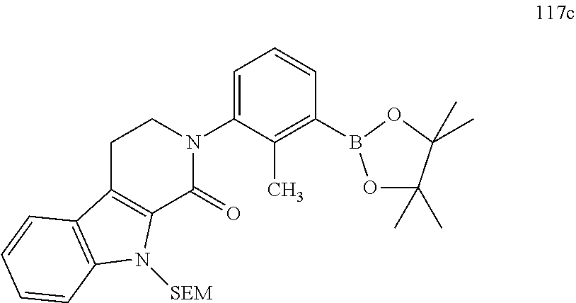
C1=C(N2CCC3=C(C2=O)N([SEM])C2=C3C=CC=C2)C(C)=C(B2OC(C)(C)C(C)(C)O2)C=C1
